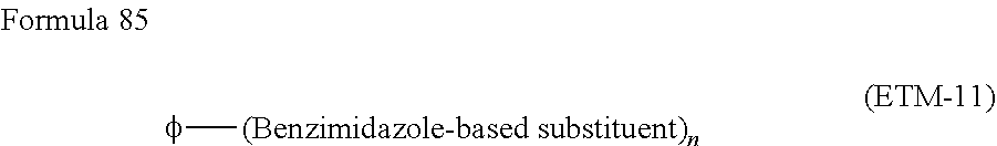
[f][(Benzimidazole-based substituent)n]
